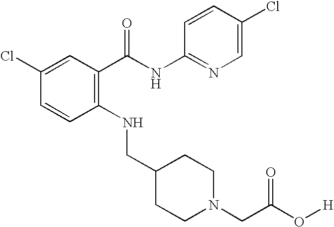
C1(Cl)=CC(C(NC2=NC=C(Cl)C=C2)=O)=C(NCC2CCN(CC(O[H])=O)CC2)C=C1
